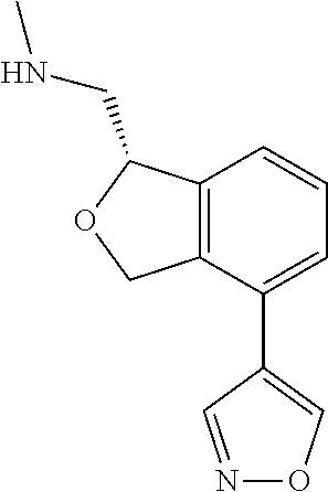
C12=C(C(C3=CON=C3)=CC=C1)COC2CNC
